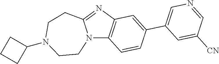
N12C3=C(N=C1CCN(C1CCC1)CC2)C=C(C1=CN=CC([CN])=C1)C=C3
